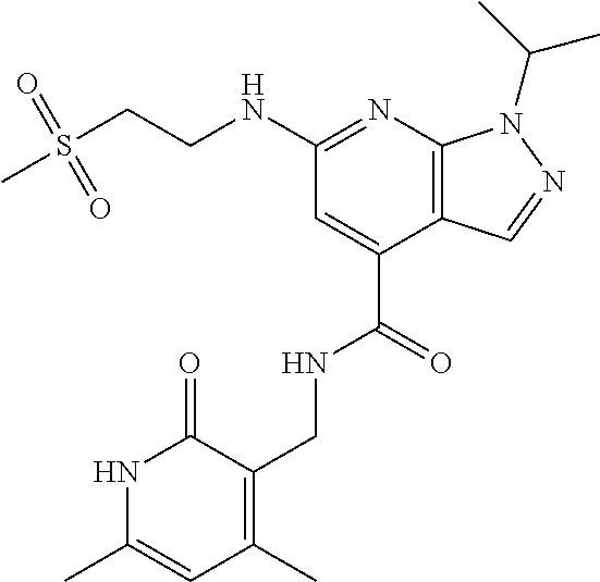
C(CNC1=NC2=C(C(C(=O)NCC3=C(C)C=C(C)NC3=O)=C1)C=NN2C(C)C)S(C)(=O)=O
